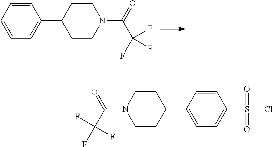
C1=CC=CC=C1C1CCN(C(=O)C(F)(F)F)CC1.C1=CC(S(Cl)(=O)=O)=CC=C1C1CCN(C(=O)C(F)(F)F)CC1
